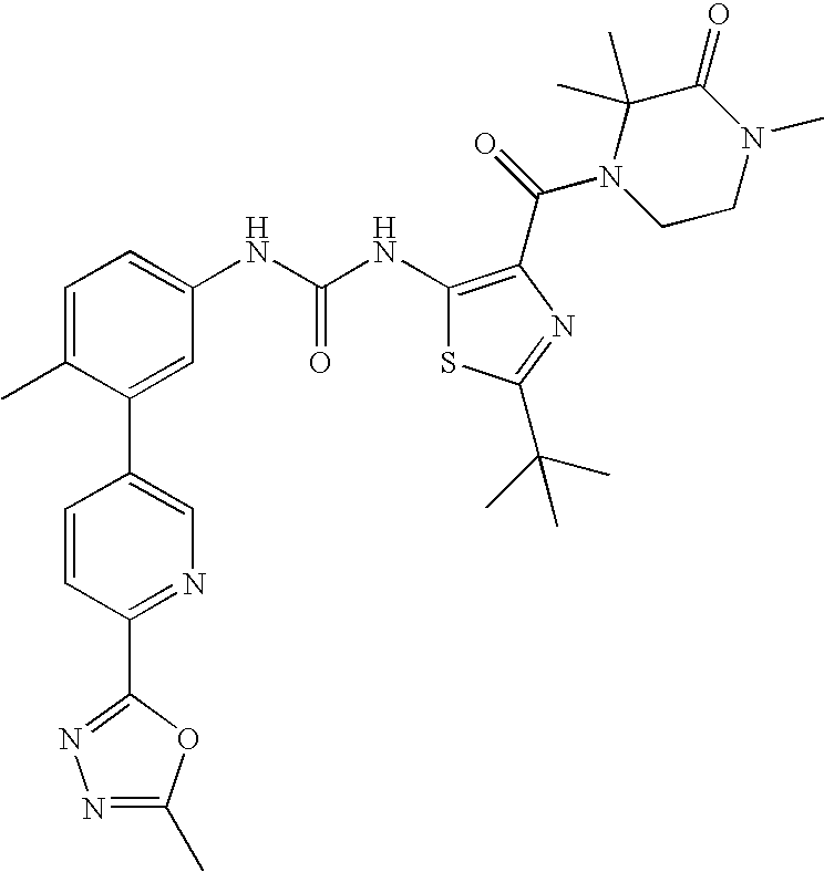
C1=C(C)C(C2=CN=C(C3=NN=C(C)O3)C=C2)=CC(NC(=O)NC2=C(C(N3CCN(C)C(=O)C3(C)C)=O)N=C(C(C)(C)C)S2)=C1
